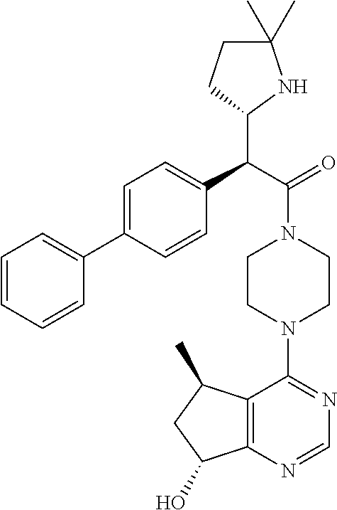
C1=C(C2=CC=CC=C2)C=CC(C(C(=O)N2CCN(C3=NC=NC4=C3C(C)CC4O)CC2)C2NC(C)(C)CC2)=C1
